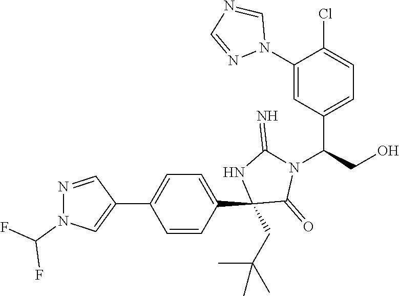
C1(C2(CC(C)(C)C)C(=O)N(C(C3=CC=C(Cl)C(N4C=NC=N4)=C3)CO)C(=N)N2)=CC=C(C2=CN(C(F)F)N=C2)C=C1
